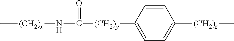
C[(CH2)x]NC(=O)[(CH2)y]C1=CC=C([(CH2)z]C)C=C1
